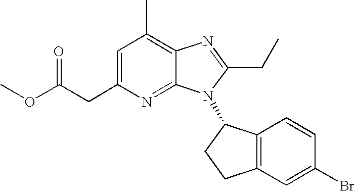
C1=C(CC(OC)=O)N=C2C(=C1C)N=C(CC)N2C1C2=C(CC1)C=C(Br)C=C2
